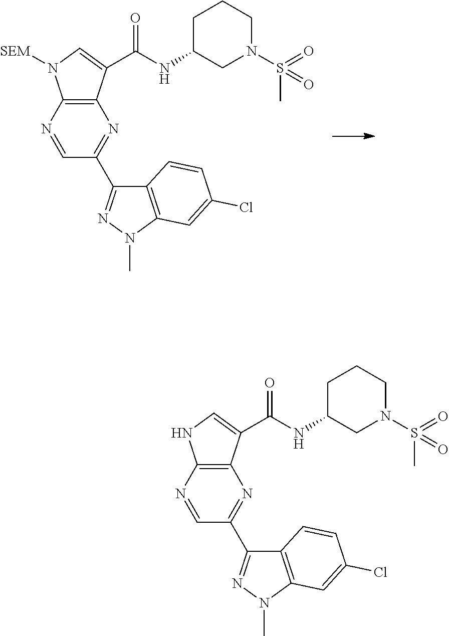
C12=C(N=CC(C3=NN(C)C4=C3C=CC(Cl)=C4)=N1)N([SEM])C=C2C(NC1CN(S(=O)(C)=O)CCC1)=O.C12=C(N=CC(C3=NN(C)C4=C3C=CC(Cl)=C4)=N1)NC=C2C(NC1CN(S(=O)(C)=O)CCC1)=O
